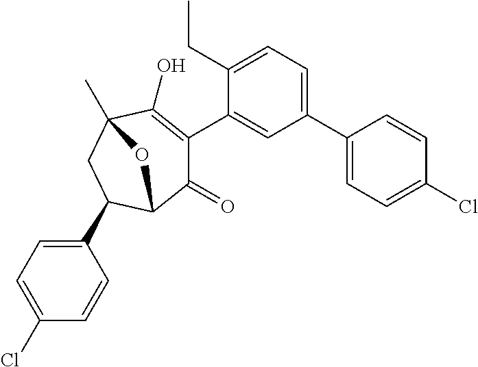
C1(C2=CC=C(CC)C(C3=C(O)C4(C)CC(C5=CC=C(Cl)C=C5)C(C3=O)O4)=C2)=CC=C(Cl)C=C1
